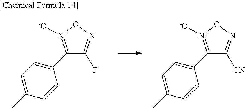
C1(C2=CC=C(C)C=C2)=[N+]([-O])ON=C1F.C1(C2=CC=C(C)C=C2)=[N+]([-O])ON=C1[CN]
